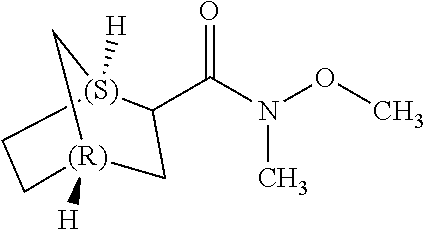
N(OC)(C)C(=O)C1C[(R)]2([H])CC[(S)]1([H])C2
